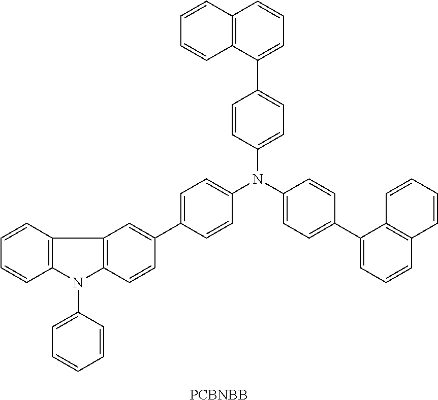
C1(C2=CC=C(N(C3=CC=C(C4=CC=CC5=C4C=CC=C5)C=C3)C3=CC=C(C4=CC5=C(C=C4)N(C4=CC=CC=C4)C4=C5C=CC=C4)C=C3)C=C2)=CC=CC2=C1C=CC=C2.[PCBNBB]
